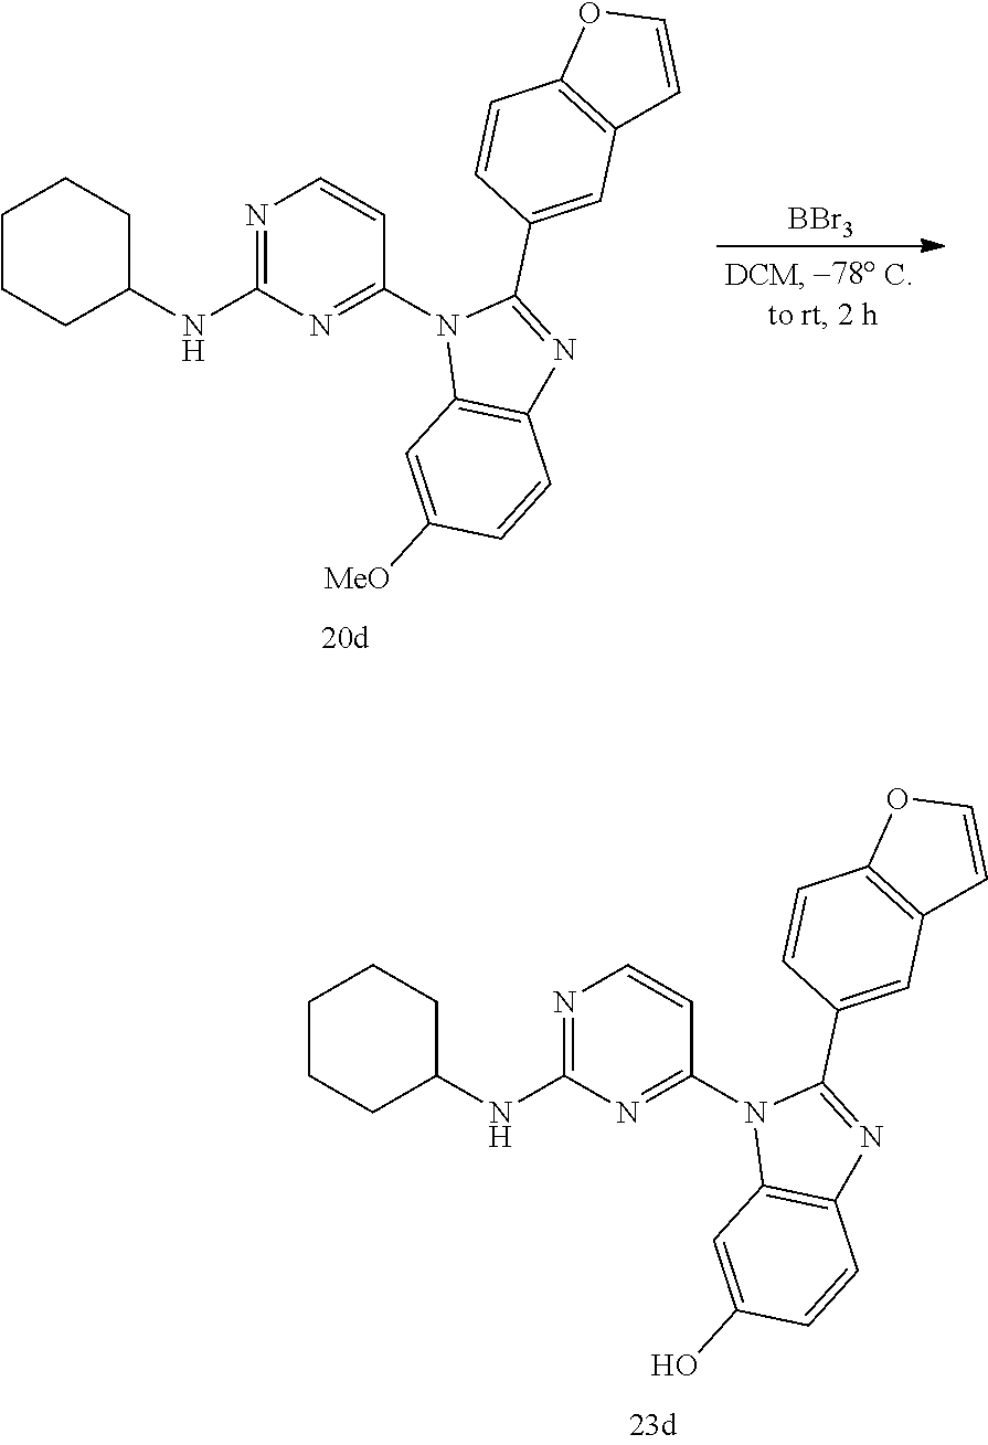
C1CCC(NC2=NC=CC(N3C4=C(N=C3C3=CC5=C(C=C3)OC=C5)C=CC([MeO])=C4)=N2)CC1.[BBr3].C1CCC(NC2=NC=CC(N3C4=C(N=C3C3=CC5=C(C=C3)OC=C5)C=CC(O)=C4)=N2)CC1
